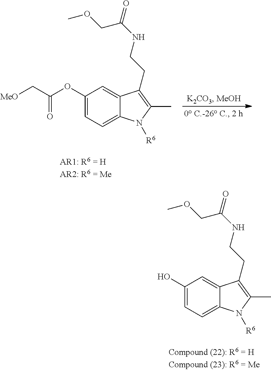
C1(OC(C[MeO])=O)=CC=C2C(=C1)C(CCNC(COC)=O)=C(C)N2[R6].C1(O)=CC=C2C(=C1)C(CCNC(COC)=O)=C(C)N2[R6]
